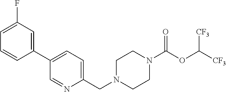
C1(C2=CC=C(CN3CCN(C(=O)OC([CF3])[CF3])CC3)N=C2)=CC(F)=CC=C1
